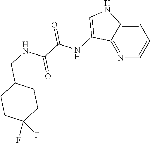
N1=C2C(=CC=C1)NC=C2NC(C(NCC1CCC(F)(F)CC1)=O)=O
